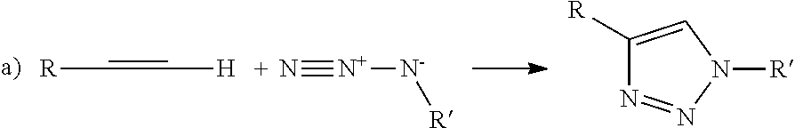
[R]C=C[H].[N+]([N-][R])#N.C1([R])=CN([R])N=N1
